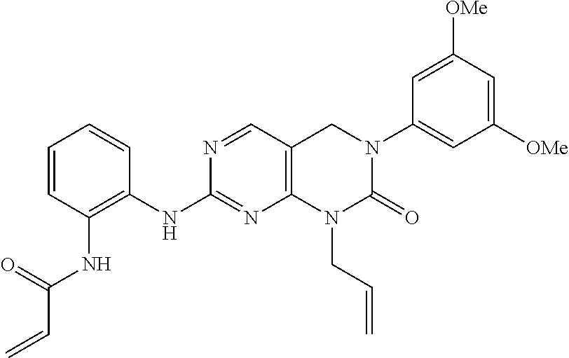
C1=CC=CC(NC2=NC3=C(C=N2)CN(C2=CC([OMe])=CC([OMe])=C2)C(=O)N3CC=C)=C1NC(C=C)=O
